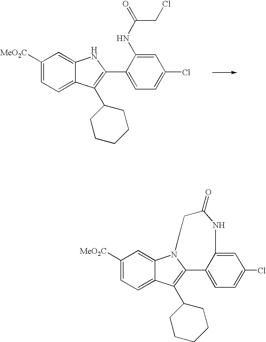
C1([MeO2C])=CC=C2C(=C1)NC(C1=CC=C(Cl)C=C1NC(=O)CCl)=C2C1CCCCC1.C1([MeO2C])=CC=C2C(=C1)N1C(=C2C2CCCCC2)C2=CC=C(Cl)C=C2NC(=O)CC1
